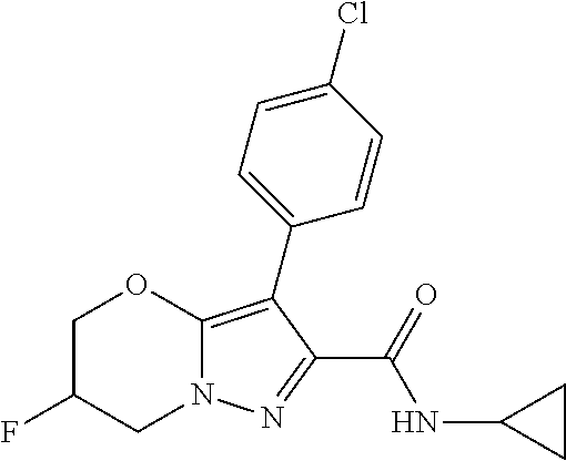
C1C(F)CN2C(=C(C3=CC=C(Cl)C=C3)C(C(=O)NC3CC3)=N2)O1
